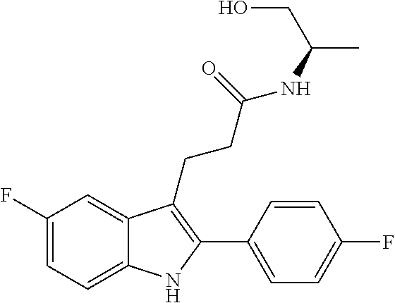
C1=C2C(=CC(F)=C1)C(CCC(NC(C)CO)=O)=C(C1=CC=C(F)C=C1)N2
